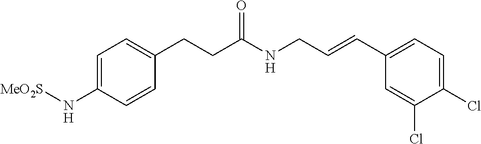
C1=C(N[MeO2S])C=CC(CCC(NCC=CC2=CC=C(Cl)C(Cl)=C2)=O)=C1
